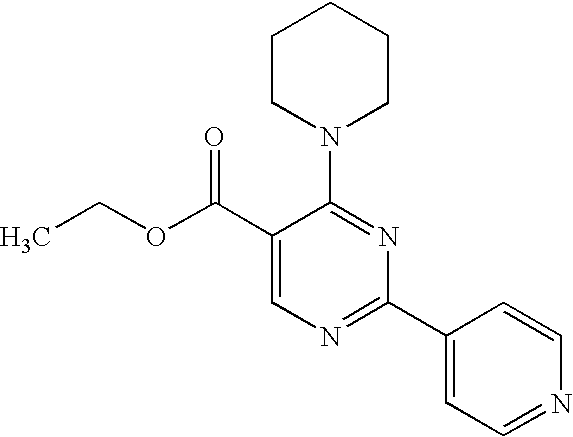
C1(C(OCC)=O)=CN=C(C2=CC=NC=C2)N=C1N1CCCCC1
